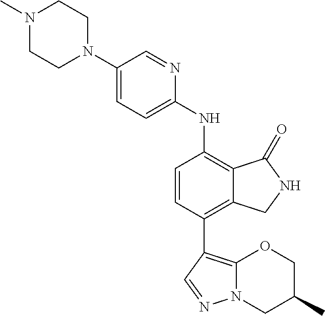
C1(N2CCN(C)CC2)=CC=C(NC2=C3C(=C(C4=C5N(N=C4)CC(C)CO5)C=C2)CNC3=O)N=C1
